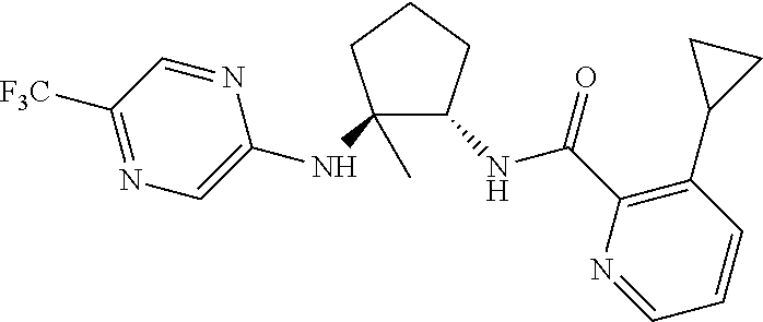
C1(NC2=CN=C([F3C])C=N2)(C)C(NC(=O)C2=C(C3CC3)C=CC=N2)CCC1
